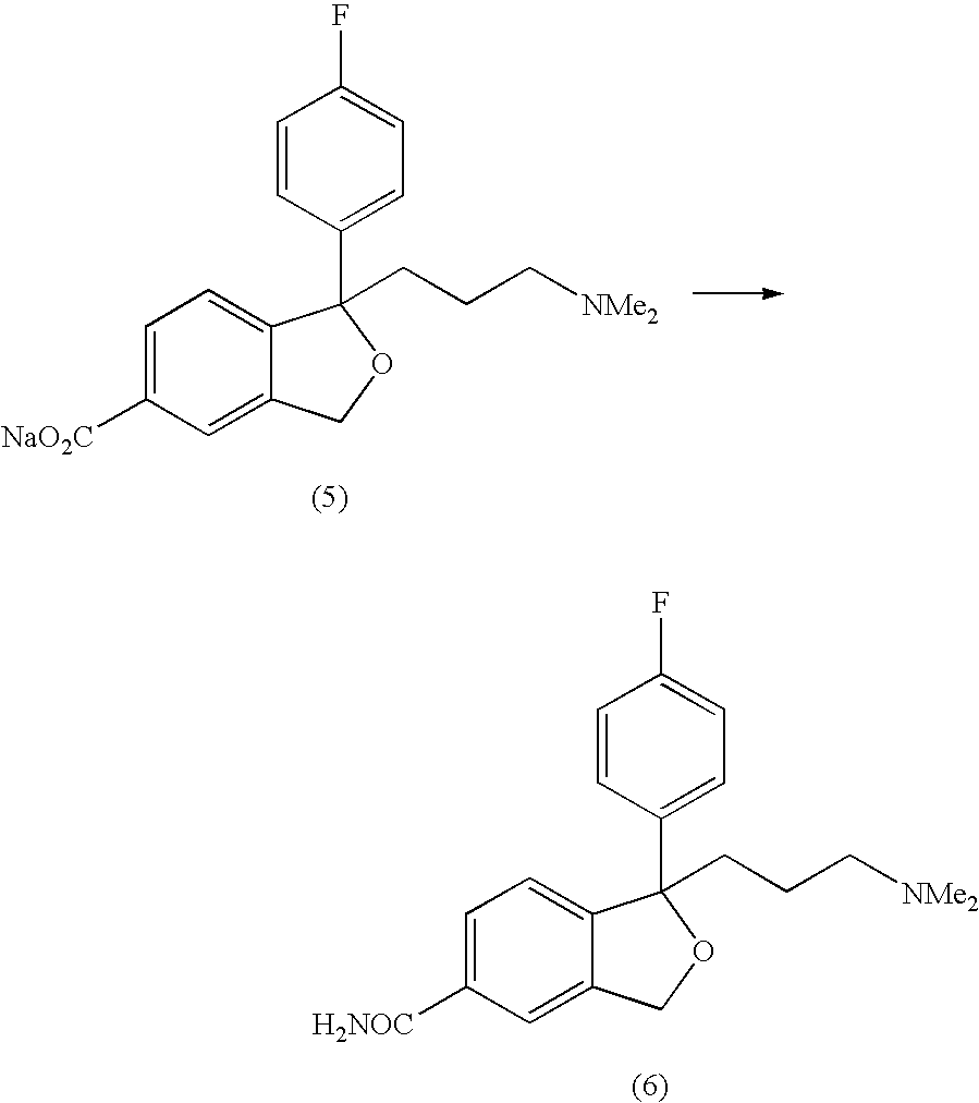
C1([H2NOC])=CC=C2C(=C1)COC2(C1=CC=C(F)C=C1)CCC[NMe2].C1([NaO2C])=CC=C2C(=C1)COC2(C1=CC=C(F)C=C1)CCC[NMe2]
